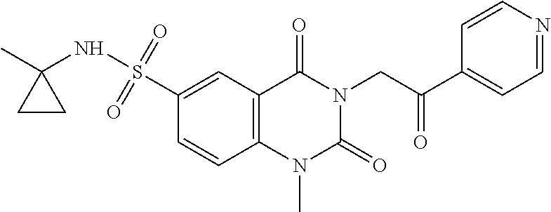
O=C(CN1C(=O)N(C)C2=C(C1=O)C=C(S(NC1(C)CC1)(=O)=O)C=C2)C1=CC=NC=C1
